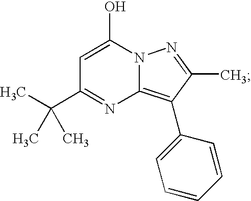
C1=C(O)N2C(=C(C3=CC=CC=C3)C(C)=N2)N=C1C(C)(C)C
